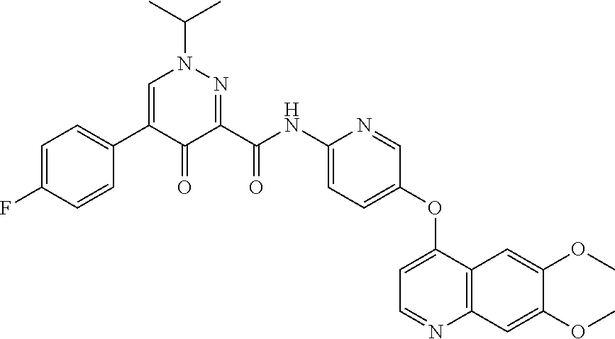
C1=C(F)C=CC(C2=CN(C(C)C)N=C(C(=O)NC3=CC=C(OC4=CC=NC5=C4C=C(OC)C(OC)=C5)C=N3)C2=O)=C1
